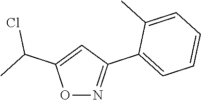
O1N=C(C2=CC=CC=C2C)C=C1C(C)Cl
